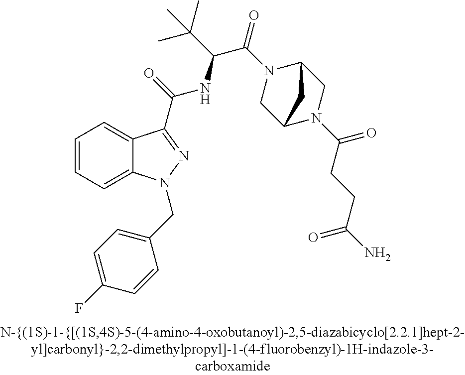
C1=CC=C2C(=C1)C(C(=O)NC(C(=O)N1CC3N(C(=O)CCC(N)=O)CC1C3)C(C)(C)C)=NN2CC1=CC=C(F)C=C1
